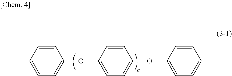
CC1=CC=C(OC2=CC=C(OC3=CC=C(C)C=C3)C=C2)C=C1
